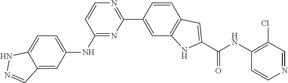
C1=CC(C2=NC=CC(NC3=CC=C4C(=C3)C=NN4)=N2)=CC2=C1C=C(C(NC1=C(Cl)C=NC=C1)=O)N2
